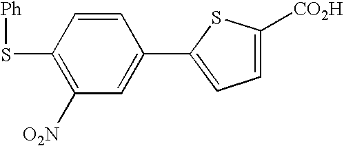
C1(S[Ph])=C([O2N])C=C(C2=CC=C([CO2H])S2)C=C1
